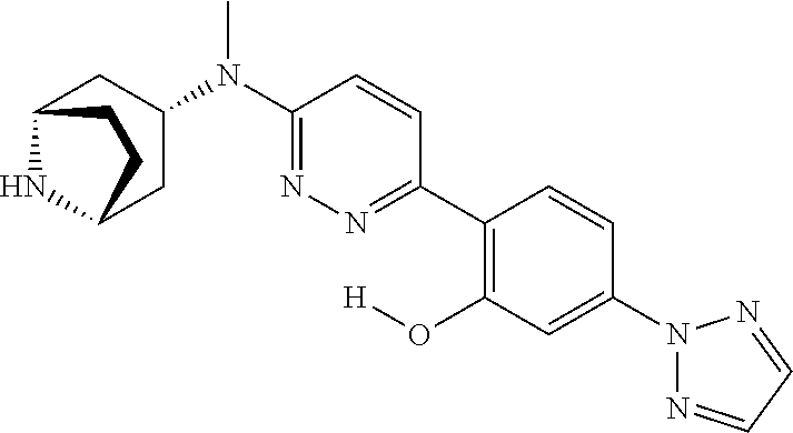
C12NC(CC(N(C3=NN=C(C4=C(O[H])C=C(N5N=CC=N5)C=C4)C=C3)C)C1)CC2
